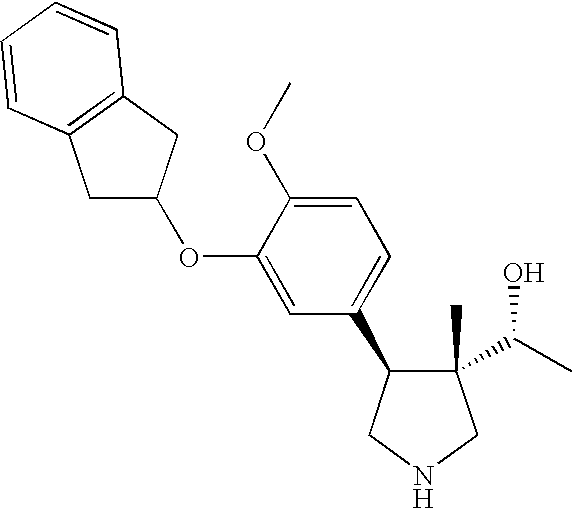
C1(C2C(C)(C(O)C)CNC2)=CC=C(OC)C(OC2CC3=C(C2)C=CC=C3)=C1
